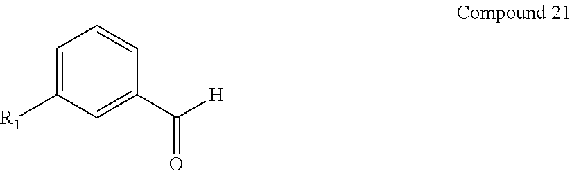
C1=C([R1])C=C(C([H])=O)C=C1
